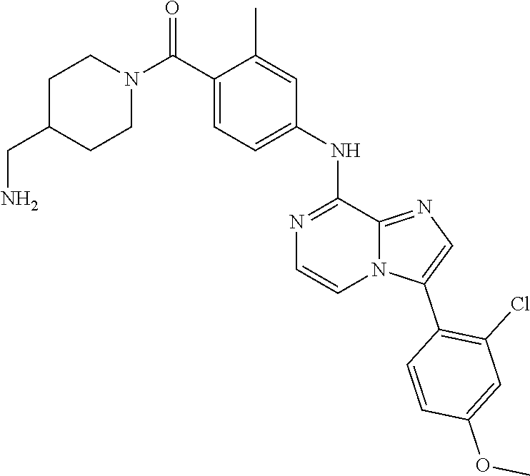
C1(C)=CC(NC2=NC=CN3C2=NC=C3C2=C(Cl)C=C(OC)C=C2)=CC=C1C(N1CCC(CN)CC1)=O
